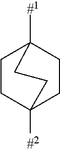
C1CC2([#2])CCC1([#1])CC2
